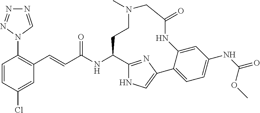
C1=CC(Cl)=CC(C=CC(NC2C3=NC(=CN3)C3=CC=C(NC(=O)OC)C=C3NC(=O)CN(C)CC2)=O)=C1N1C=NN=N1
